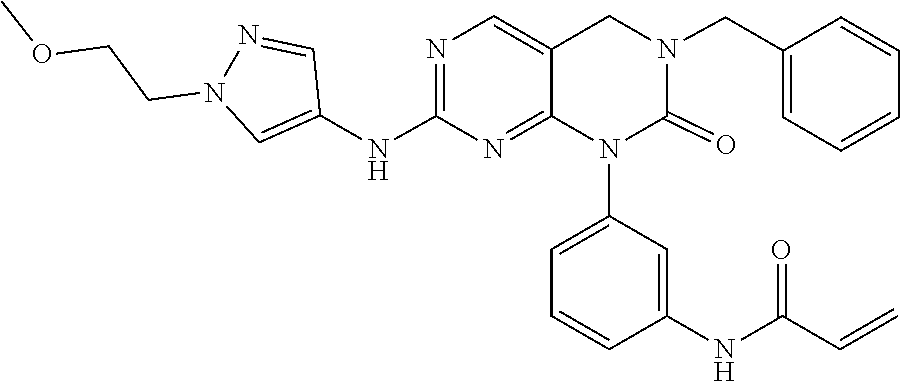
C1=C(N2C(=O)N(CC3=CC=CC=C3)CC3=CN=C(NC4=CN(CCOC)N=C4)N=C23)C=C(NC(C=C)=O)C=C1
